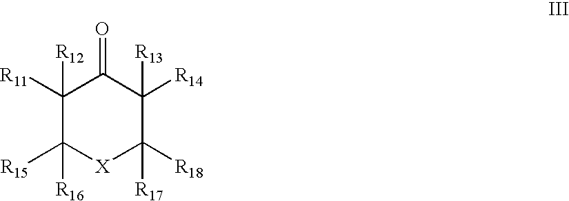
C1([R11])([R12])C([R16])([R15])[X]C([R18])([R17])C([R14])([R13])C1=O
